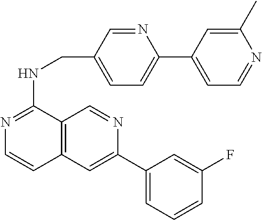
C1(F)=CC(C2=CC3=C(C=N2)C(NCC2=CC=C(C4=CC=NC(C)=C4)N=C2)=NC=C3)=CC=C1
